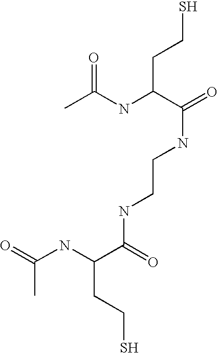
CC(NC(C(=O)NCCNC(C(NC(=O)C)CCS)=O)CCS)=O
